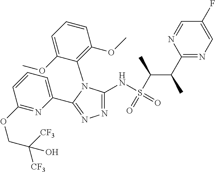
N1=C(NS(C(C(C2=NC=C(F)C=N2)C)C)(=O)=O)N(C2=C(OC)C=CC=C2OC)C(C2=CC=CC(OCC([CF3])([CF3])O)=N2)=N1
